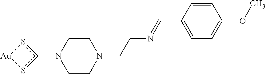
c1(N2CCN(CCN=CC3=CC=C(OC)C=C3)CC2)s[Au]s1
